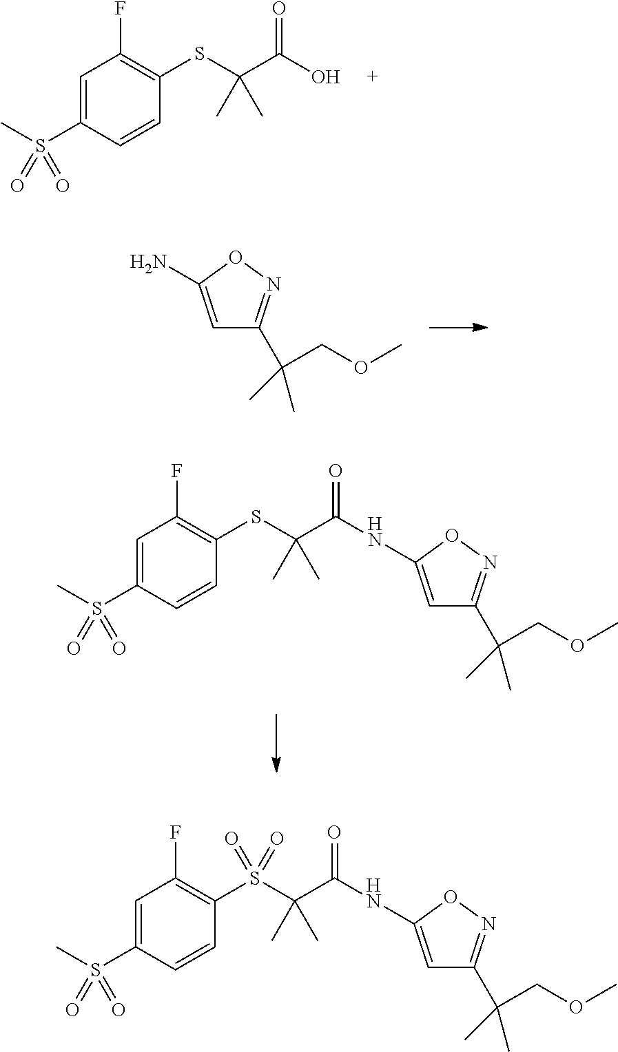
C1(SC(C(O)=O)(C)C)=C(F)C=C(S(C)(=O)=O)C=C1.C1=C(N)ON=C1C(COC)(C)C.S(C(C(NC1=CC(C(COC)(C)C)=NO1)=O)(C)C)C1=C(F)C=C(S(C)(=O)=O)C=C1.S(C(C(NC1=CC(C(COC)(C)C)=NO1)=O)(C)C)(C1=C(F)C=C(S(C)(=O)=O)C=C1)(=O)=O
